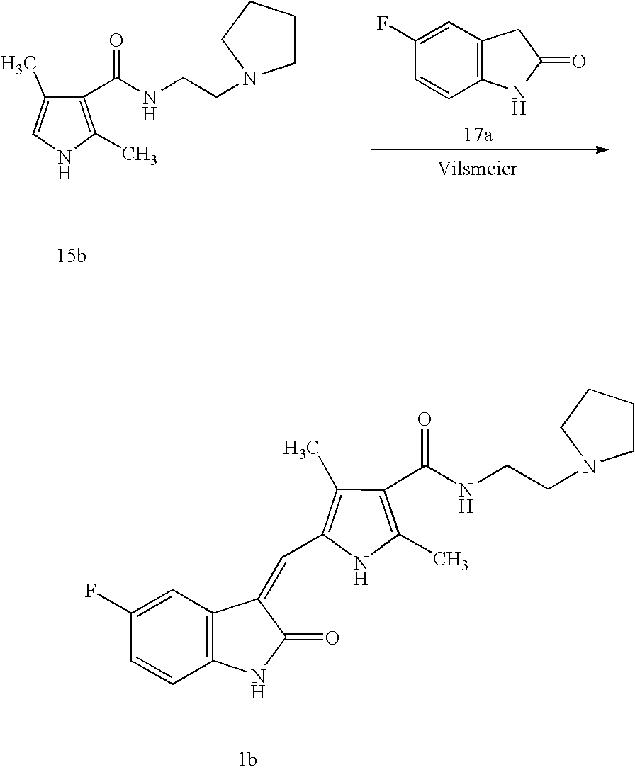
C1(C)=CNC(C)=C1C(NCCN1CCCC1)=O.C1=CC2=C(C=C1F)CC(=O)N2.C1(C)=C(C=C2C3=C(NC2=O)C=CC(F)=C3)NC(C)=C1C(NCCN1CCCC1)=O
